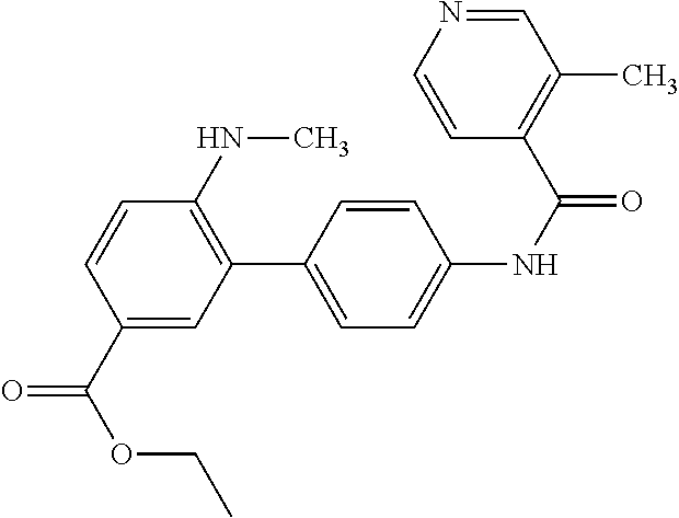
C1(C(OCC)=O)=CC(C2=CC=C(NC(=O)C3=C(C)C=NC=C3)C=C2)=C(NC)C=C1
